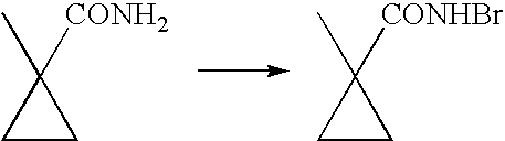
C1CC1(C)[CONH2].C1CC1(C)[CONHBr]
